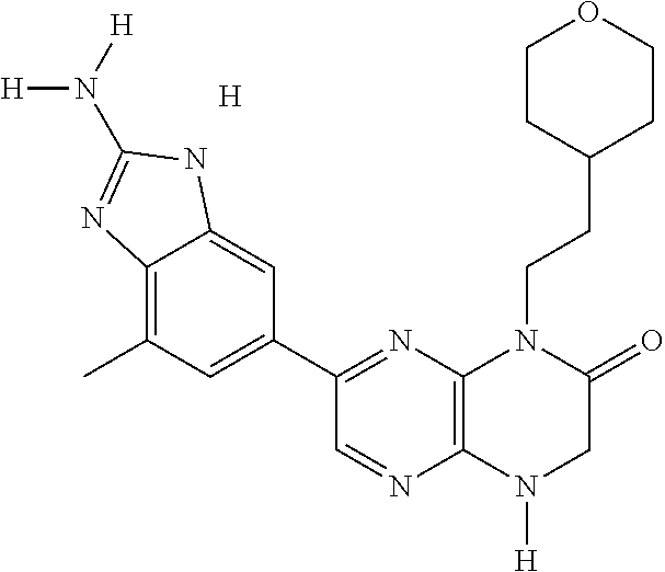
C12=C(N([H])CC(=O)N1CCC1CCOCC1)N=CC(C1=CC(C)=C3C(=C1)NC(N([H])[H])=N3)=N2.[H]
